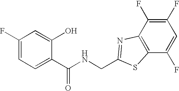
C1(F)=CC=C(C(NCC2=NC3=C(C(F)=CC(F)=C3F)S2)=O)C(O)=C1
